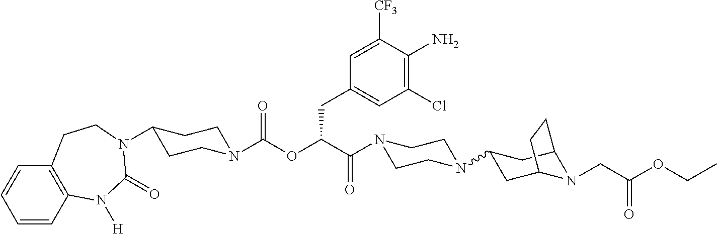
C1=CC2=C(C=C1)CCN(C1CCN(C(OC(C(=O)N3CCN(C4CC5N(CC(OCC)=O)C(C4)CC5)CC3)CC3=CC(Cl)=C(N)C([CF3])=C3)=O)CC1)C(=O)N2[H]
